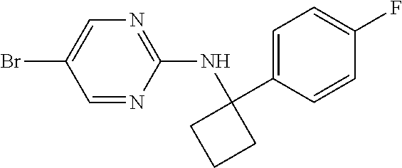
C1=NC(NC2(C3=CC=C(F)C=C3)CCC2)=NC=C1Br
